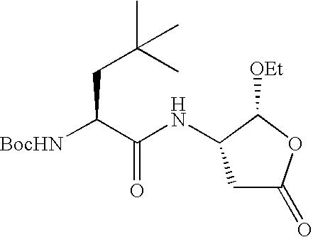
C1C(=O)OC([OEt])C1NC(C([BocHN])CC(C)(C)C)=O
